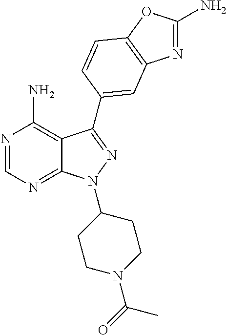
N1=CN=C2C(=C1N)C(C1=CC3=C(OC(N)=N3)C=C1)=NN2C1CCN(C(=O)C)CC1
